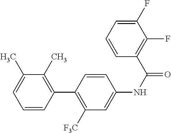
C1=CC(C2=C([F3C])C=C(NC(=O)C3=C(F)C(F)=CC=C3)C=C2)=C(C)C(C)=C1
